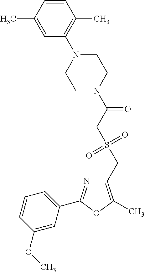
C1(CS(=O)(=O)CC(=O)N2CCN(C3=C(C)C=CC(C)=C3)CC2)=C(C)OC(C2=CC=CC(OC)=C2)=N1
